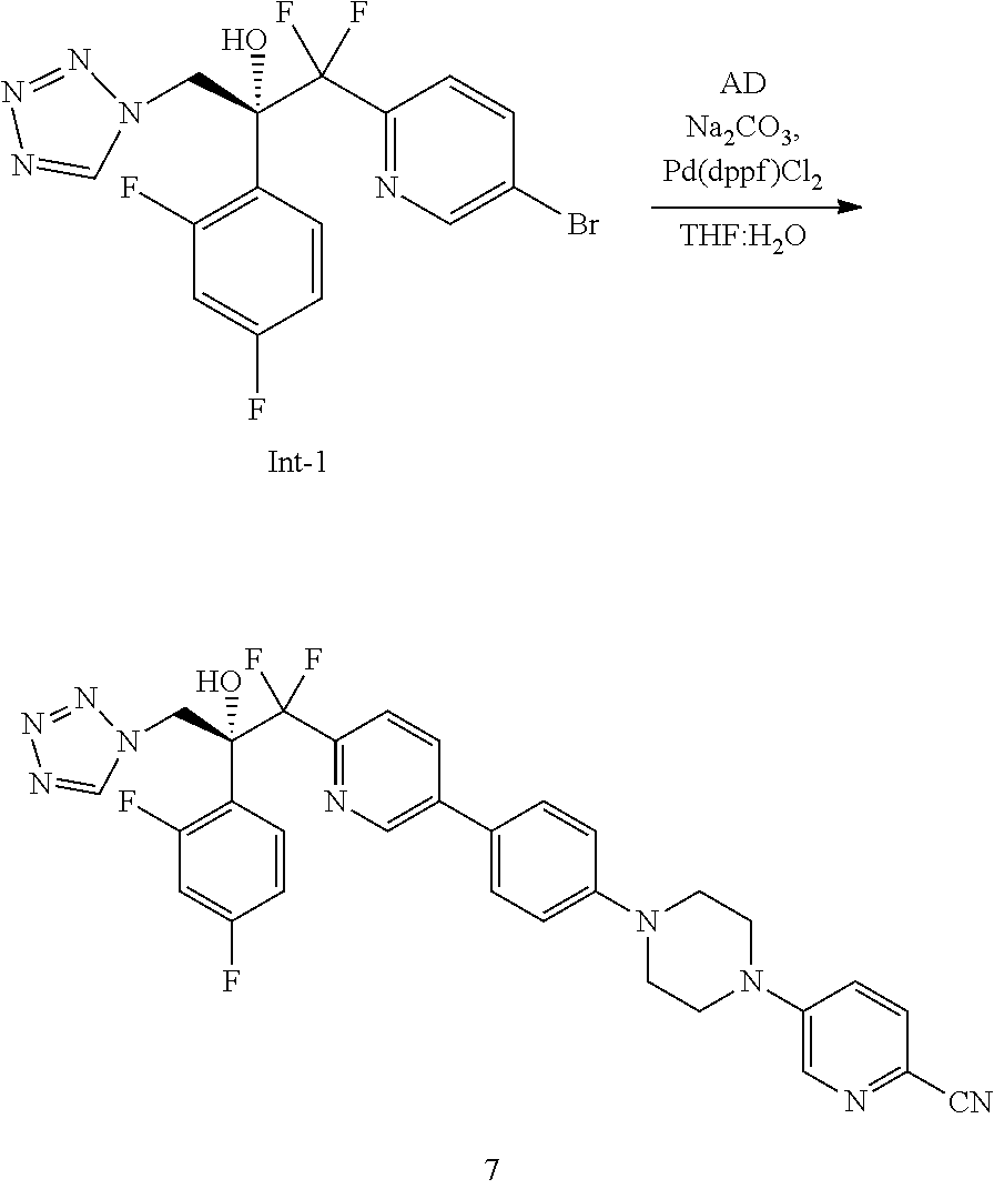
C1(C(C(CN2C=NN=N2)(C2=C(F)C=C(F)C=C2)O)(F)F)=NC=C(Br)C=C1.[THF:H2O].C1(C(C(CN2C=NN=N2)(C2=C(F)C=C(F)C=C2)O)(F)F)=NC=C(C2=CC=C(N3CCN(C4=CN=C([CN])C=C4)CC3)C=C2)C=C1
